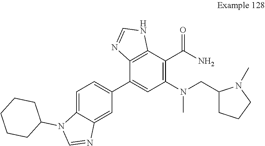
C1=C2C(=CC(C3=CC(N(CC4CCCN4C)C)=C(C(N)=O)C4=C3N=CN4)=C1)N=CN2C1CCCCC1
